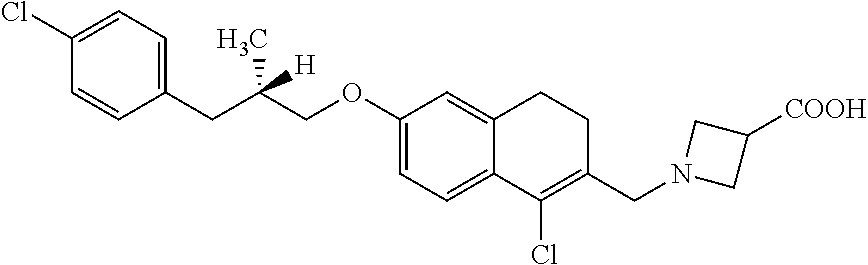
C1(OCC(C)(CC2=CC=C(Cl)C=C2)[H])=CC=C2C(=C1)CCC(CN1CC([COOH])C1)=C2Cl
